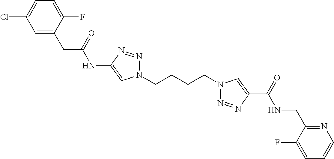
C1(NC(CC2=CC(Cl)=CC=C2F)=O)=CN(CCCCN2N=NC(C(=O)NCC3=NC=CC=C3F)=C2)N=N1
